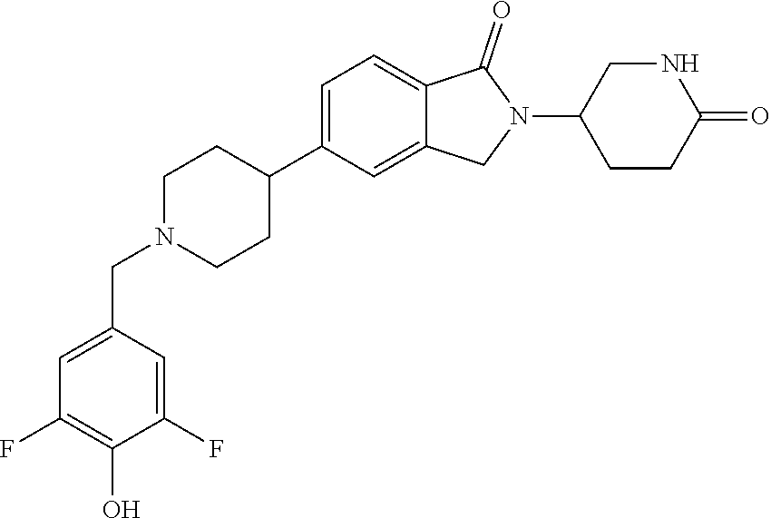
C1=C(C2CCN(CC3=CC(F)=C(O)C(F)=C3)CC2)C=C2C(=C1)C(=O)N(C1CCC(=O)NC1)C2
